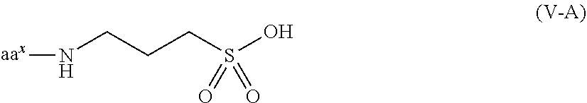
[aax]NCCCS(O)(=O)=O
